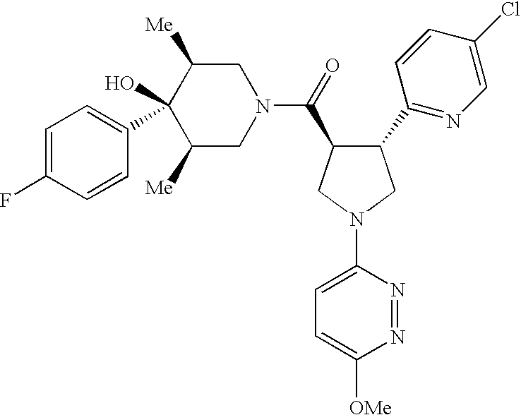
C1=C(F)C=CC(C2(O)C([Me])CN(C(=O)C3C(C4=NC=C(Cl)C=C4)CN(C4=CC=C([OMe])N=N4)C3)CC2[Me])=C1
